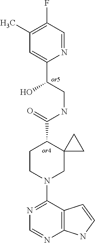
N1=C(N2CC3(C(C(NCC(C4=CC(C)=C(F)C=N4)O)=O)CC2)CC3)C2=C(N=C1)NC=C2
